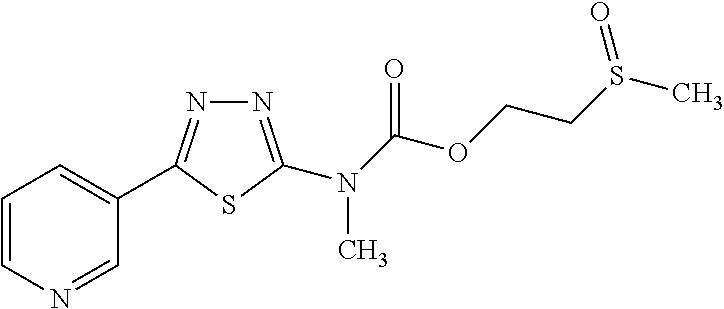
C1=CN=CC(C2=NN=C(N(C(OCCS(C)=O)=O)C)S2)=C1
